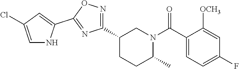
C1(C2=NOC(C3=CC(Cl)=CN3)=N2)CCC(C)N(C(C2=CC=C(F)C=C2[OCH3])=O)C1
